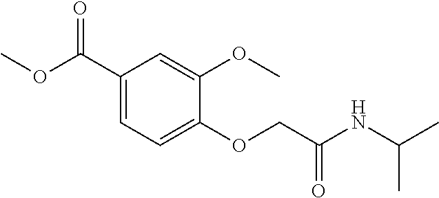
C1(C(OC)=O)=CC=C(OCC(NC(C)C)=O)C(OC)=C1
